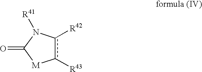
[M]1c([R43])c([R42])N([R41])C1=O
